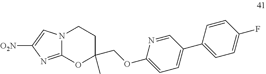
C1CN2C(=NC([O2N])=C2)OC1(COC1=CC=C(C2=CC=C(F)C=C2)C=N1)C
